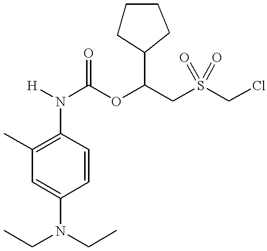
C1(N([H])C(OC(CS(CCl)(=O)=O)C2CCCC2)=O)=C(C)C=C(N(CC)CC)C=C1
